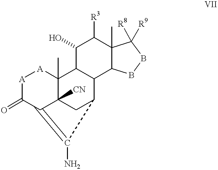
C1(O)C([R3])C2(C)C(C3C4CC5([CN])C(C)([A][A]C(=O)C5=C4N)C13)BBC2([R8])[R9]
